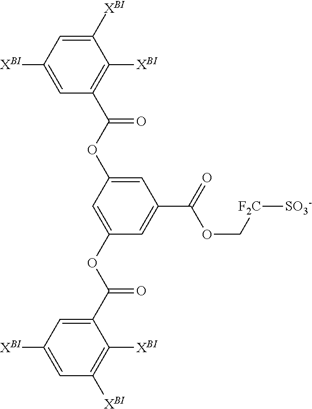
C1=C(C(OC[F2C][SO3-])=O)C=C(OC(C2=C([XBI])C([XBI])=CC([XBI])=C2)=O)C=C1OC(C1=CC([XBI])=CC([XBI])=C1[XBI])=O
